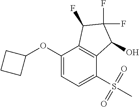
C1(OC2CCC2)=CC=C(S(=O)(=O)C)C2=C1C(F)C(F)(F)C2O
